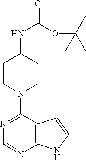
C1CN(C2=NC=NC3=C2C=CN3)CCC1NC(OC(C)(C)C)=O
